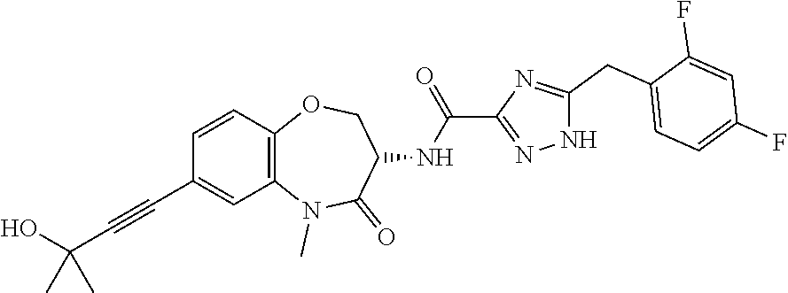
C12=C(C=CC(C#CC(O)(C)C)=C1)OCC(NC(C1=NNC(CC3=CC=C(F)C=C3F)=N1)=O)C(=O)N2C
